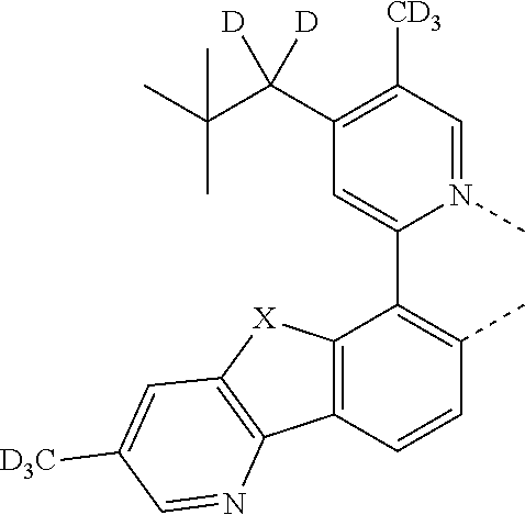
C12=C(C=CC(C)=C1C1=CC(C(C(C)(C)C)([D])[D])=C([CD3])C=N1C)C1=C([X]2)C=C([D3C])C=N1
